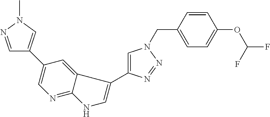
C1=NN(C)C=C1C1=CN=C2C(=C1)C(C1=CN(CC3=CC=C(OC(F)F)C=C3)N=N1)=CN2
